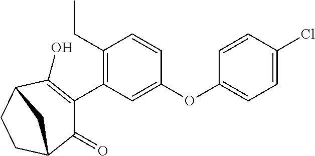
C1(C2=C(O)C3CCC(C2=O)C3)=C(CC)C=CC(OC2=CC=C(Cl)C=C2)=C1
